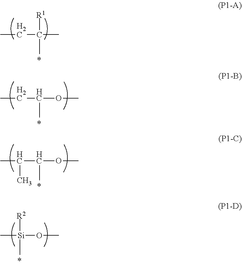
CCC(C)([R1])C.CCC(OC)C.CC(C(OC)C)C.C[Si](OC)(C)[R2]
